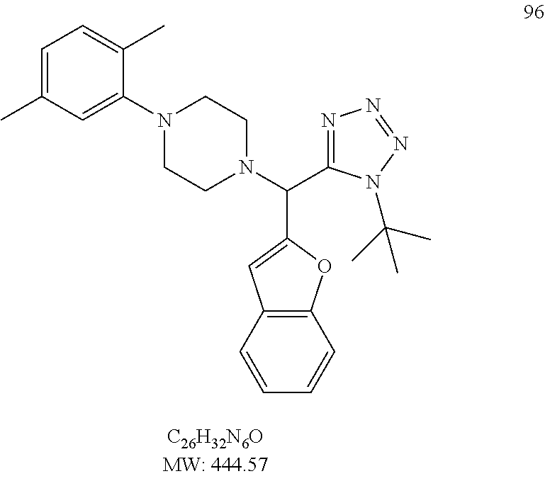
C1=C(C)C=C(N2CCN(C(C3=NN=NN3C(C)(C)C)C3=CC4=C(O3)C=CC=C4)CC2)C(C)=C1
